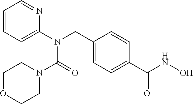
C1=CC=C(N(CC2=CC=C(C(NO)=O)C=C2)C(=O)N2CCOCC2)N=C1
